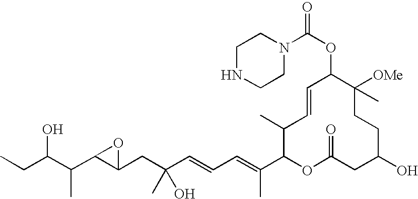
CCC(C(C1C(CC(C=CC=C(C2OC(=O)CC(O)CCC([OMe])(C)C(OC(N3CCNCC3)=O)C=CC2C)C)(O)C)O1)C)O
